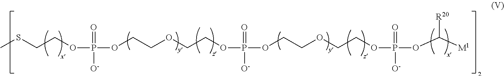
C(COP(=O)([O-])OCCOCCOP(=O)([O-])OCCOCCOP(=O)([O-])OC([M1])[R20])SC
